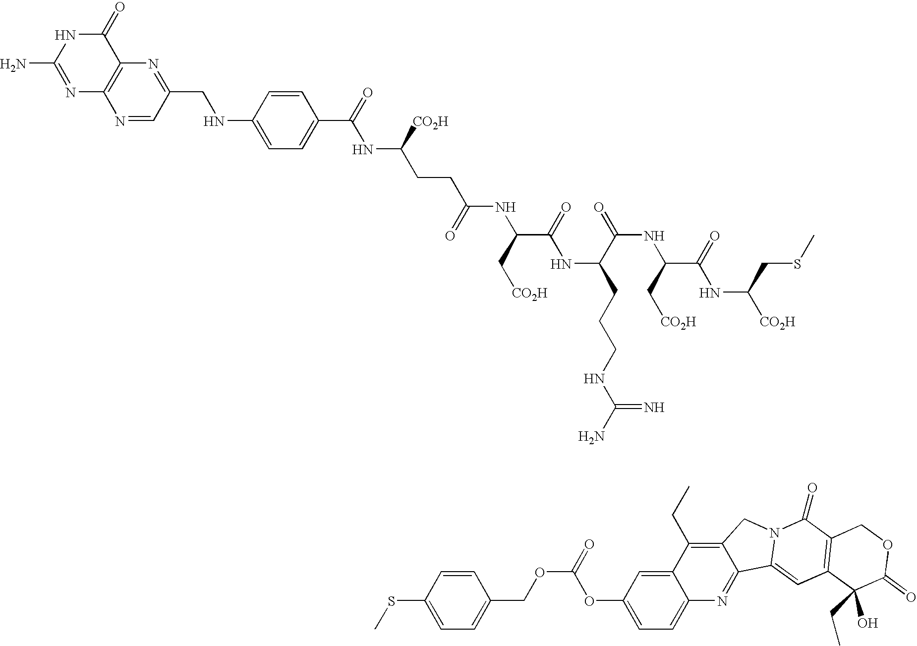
S(C1=CC=C(COC(OC2=CC=C3C(=C2)C(CC)=C2C(=N3)C3=CC4=C(C(=O)N3C2)COC(=O)C4(CC)O)=O)C=C1)C.N1=C(N)NC(=O)C2=C1N=CC(CNC1=CC=C(C(NC([CO2H])CCC(NC(C(NC(C(NC(C(NC([CO2H])CSC)=O)C[CO2H])=O)CCCNC(N)=N)=O)C[CO2H])=O)=O)C=C1)=N2
